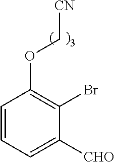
C1=CC=C([CHO])C(Br)=C1OC[CN]
